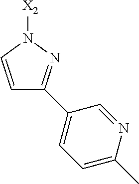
N1([X2])C=CC(C2=CC=C(C)N=C2)=N1
